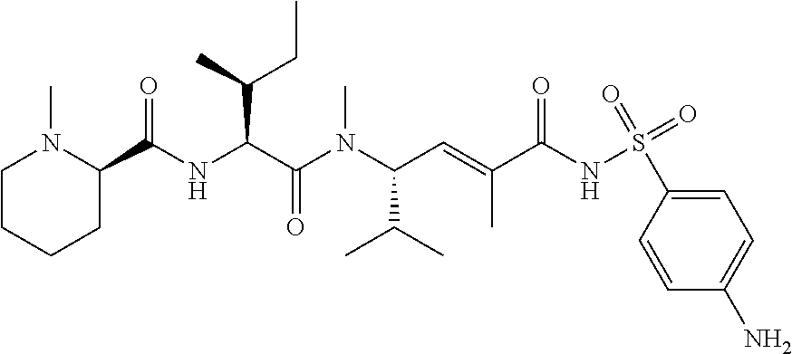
C1CCCC(C(NC(C(=O)N(C(C(C)C)C=C(C)C(NS(=O)(=O)C2=CC=C(N)C=C2)=O)C)C(C)CC)=O)N1C
